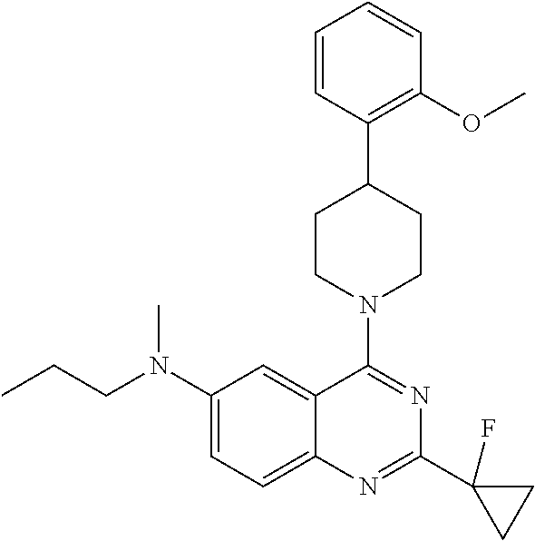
C1(N(C)CCC)=CC=C2C(=C1)C(N1CCC(C3=C(OC)C=CC=C3)CC1)=NC(C1(F)CC1)=N2
